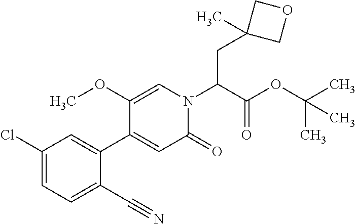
C(C(N1C=C(OC)C(C2=CC(Cl)=CC=C2C#N)=CC1=O)C(OC(C)(C)C)=O)C1(C)COC1
